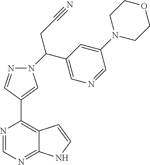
N1=CN=C2C(=C1C1=CN(C(C3=CN=CC(N4CCOCC4)=C3)CC#N)N=C1)C=CN2
